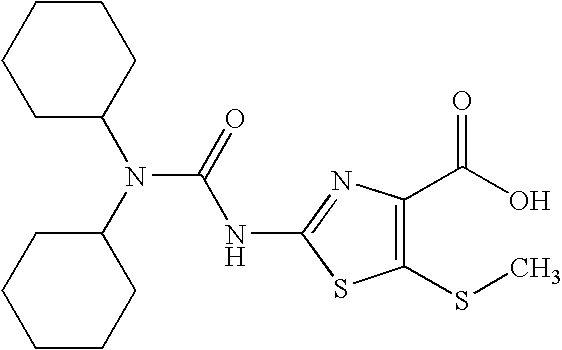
C1C(N(C(=O)NC2=NC(C(O)=O)=C(SC)S2)C2CCCCC2)CCCC1
